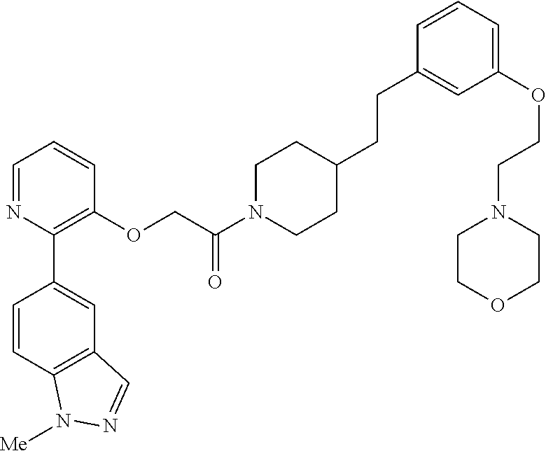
C1=NC(C2=CC3=C(C=C2)N([Me])N=C3)=C(OCC(N2CCC(CCC3=CC(OCCN4CCOCC4)=CC=C3)CC2)=O)C=C1
